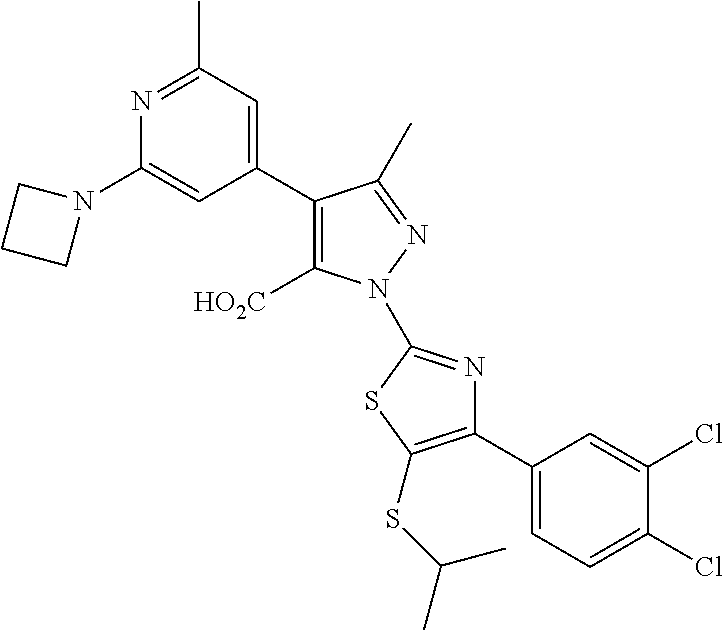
C1(C2=C([HO2C])N(C3=NC(C4=CC=C(Cl)C(Cl)=C4)=C(SC(C)C)S3)N=C2C)=CC(C)=NC(N2CCC2)=C1
